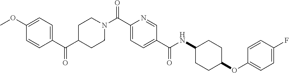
N(C(C1=CC=C(C(=O)N2CCC(C(=O)C3=CC=C(OC)C=C3)CC2)N=C1)=O)C1CCC(OC2=CC=C(F)C=C2)CC1
